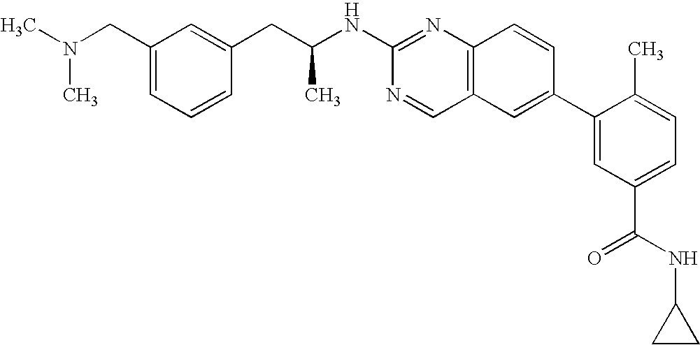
C1(CN(C)C)=CC=CC(CC(NC2=NC3=C(C=N2)C=C(C2=CC(C(NC4CC4)=O)=CC=C2C)C=C3)C)=C1
